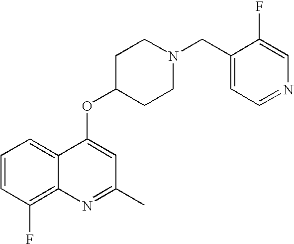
C1=CC(F)=C2C(=C1)C(OC1CCN(CC3=CC=NC=C3F)CC1)=CC(C)=N2
